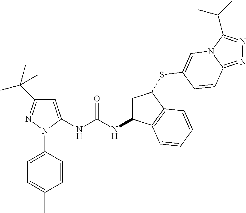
N(C(=O)NC1=CC(C(C)(C)C)=NN1C1=CC=C(C)C=C1)C1CC(SC2=CN3C(C(C)C)=NN=C3C=C2)C2=C1C=CC=C2
